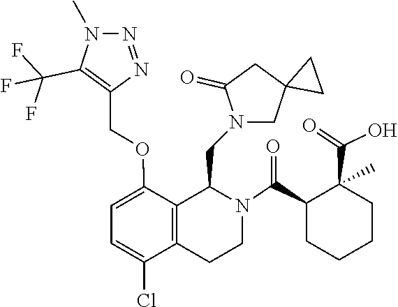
C12(CN(CC3C4=C(CCN3C(C3CCCCC3(C(=O)O)C)=O)C(Cl)=CC=C4OCC3=C(C(F)(F)F)N(C)N=N3)C(=O)C1)CC2
